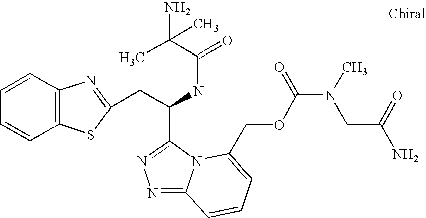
C(C(NC(C(N)(C)C)=O)C1=NN=C2N1C(COC(=O)N(CC(=O)N)C)=CC=C2)C1=NC2=C(C=CC=C2)S1
